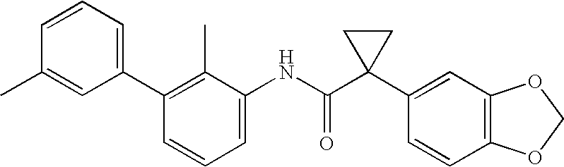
C1(C2=C(C)C(NC(C3(C4=CC5=C(C=C4)OCO5)CC3)=O)=CC=C2)=CC=CC(C)=C1
